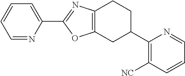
C1=NC(C2=NC3=C(O2)CC(C2=C([NC])C=CC=N2)CC3)=CC=C1
